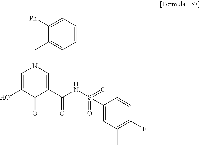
C1(S(NC(C2=CN(CC3=CC=CC=C3[Ph])C=C(O)C2=O)=O)(=O)=O)=CC(C)=C(F)C=C1
